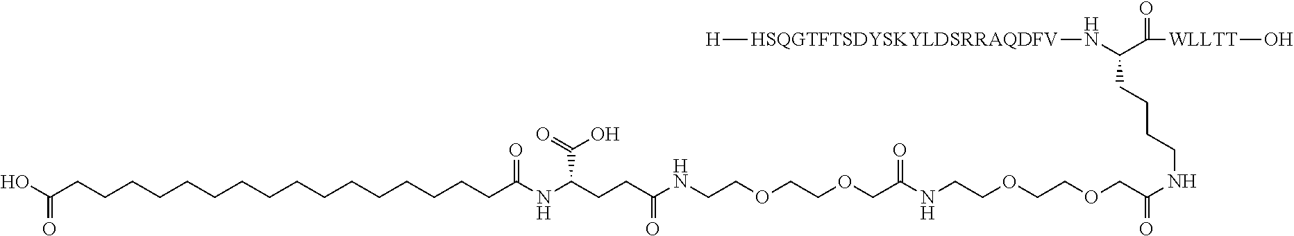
C(CC(NCCOCCOCC(NCCOCCOCC(NCCCCC(N[HSQGTFTSDYSKYLDSRRAQDFV][H])C(=O)[WLLTT]O)=O)=O)=O)C(NC(=O)CCCCCCCCCCCCCCCCC(O)=O)C(=O)O
